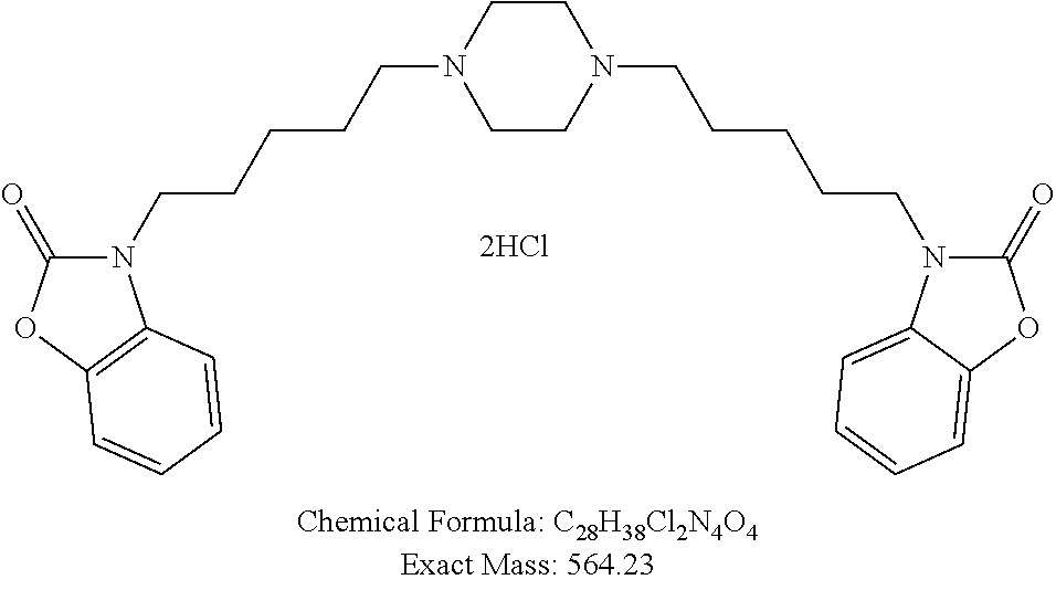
C1CN(CCCCCN2C(=O)OC3=CC=CC=C32)CCN1CCCCCN1C(=O)OC2=C1C=CC=C2
